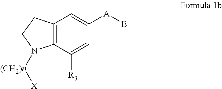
C12=C(C([R3])=CC([A]B)=C1)N([(CH2)n][X])CC2
